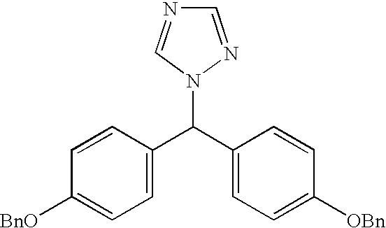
C1(C(C2=CC=C([OBn])C=C2)N2N=CN=C2)=CC=C([BnO])C=C1
